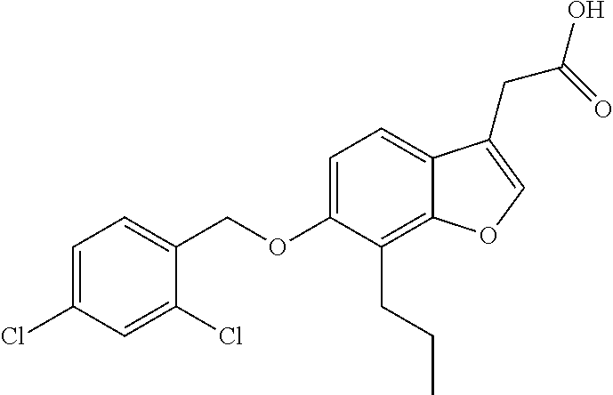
C1=C(Cl)C=C(Cl)C(COC2=CC=C3C(=C2CCC)OC=C3CC(=O)O)=C1
